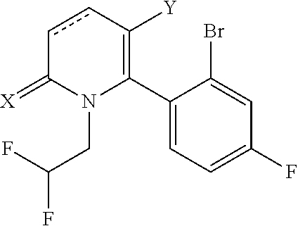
C1(C2=C([Y])ccC(=[X])N2CC(F)F)=CC=C(F)C=C1Br
